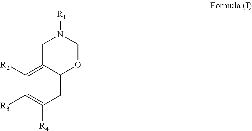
C1=C2C(=C([R2])C([R3])=C1[R4])CN([R1])CO2
